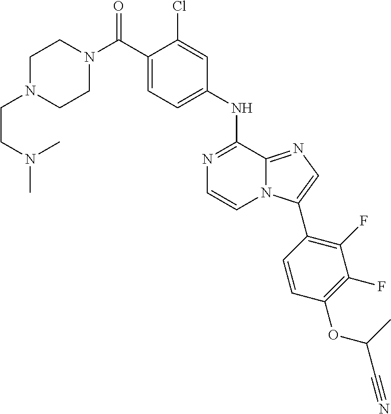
C(C1=CC=C(NC2=NC=CN3C2=NC=C3C2=C(F)C(F)=C(OC(C#N)C)C=C2)C=C1Cl)(=O)N1CCN(CCN(C)C)CC1
